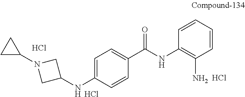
C1C(N2CC(NC3=CC=C(C(=O)NC4=C(N)C=CC=C4)C=C3)C2)C1.Cl.Cl.Cl
